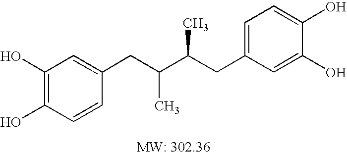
C1(O)=C(O)C=CC(CC(C(CC2=CC=C(O)C(O)=C2)C)C)=C1
